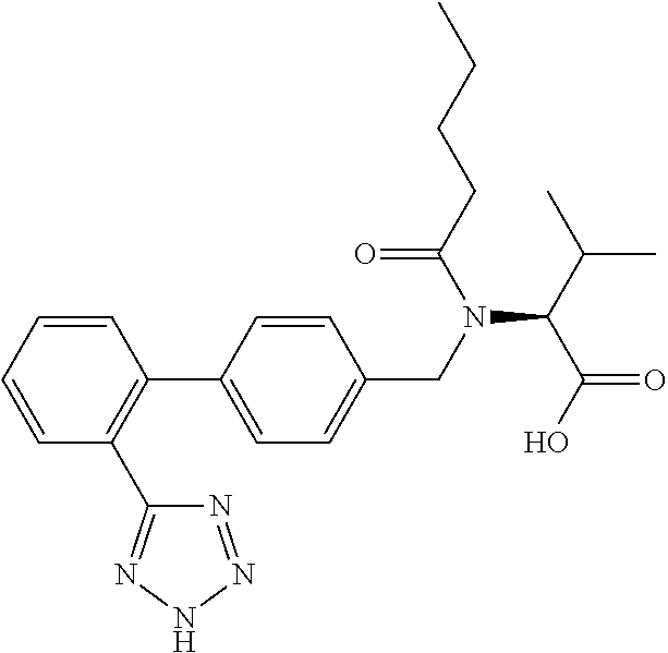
C1=CC=CC(C2=CC=C(CN(C(C(C)C)C(O)=O)C(CCCC)=O)C=C2)=C1C1=NNN=N1
